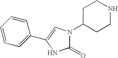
C1C(N2C(=O)NC(C3=CC=CC=C3)=C2)CCNC1
